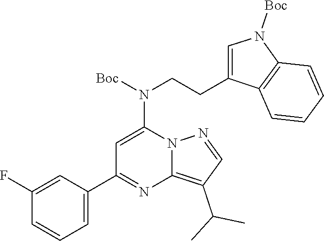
C1(C2=CC=CC(F)=C2)=NC2=C(C(C)C)C=NN2C(N(CCC2=CN([Boc])C3=C2C=CC=C3)[Boc])=C1
